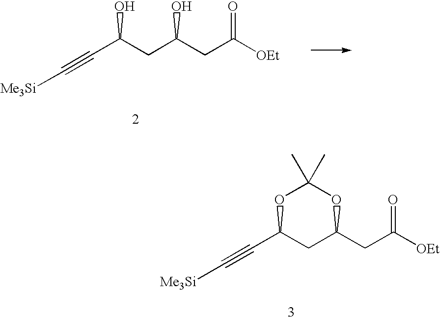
O1C(C#C[Me3Si])CC(CC([OEt])=O)OC1(C)C.OC(CC(CC([OEt])=O)O)C#C[Me3Si]
